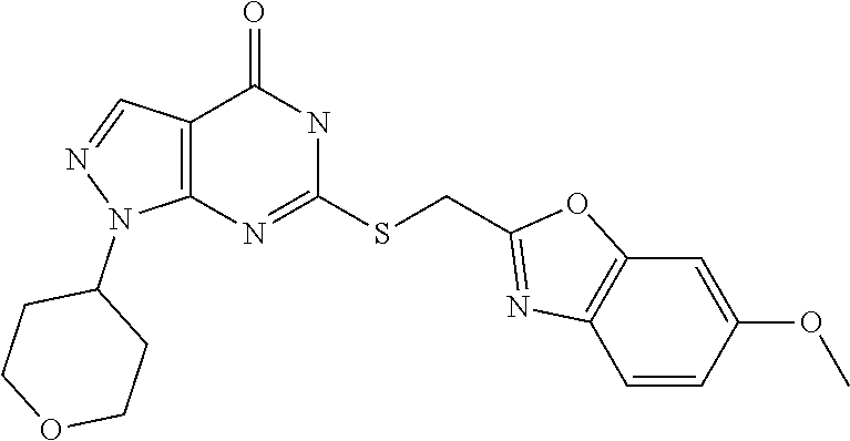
C1=CC(OC)=CC2=C1N=C(CSC1=NC3=C(C(=O)N1)C=NN3C1CCOCC1)O2
